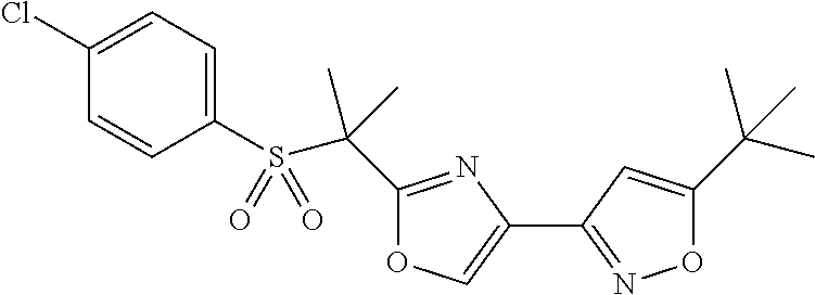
O1C=C(C2=NOC(C(C)(C)C)=C2)N=C1C(S(C1=CC=C(Cl)C=C1)(=O)=O)(C)C
